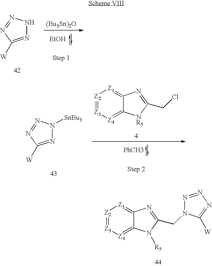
[Z3]1=[Z2][Z1]=C2C(=[Z4]1)N([R5])C(CN1N=NN=C1[W])=N2.N1=C([W])N=NN1.[EtOH].N1=C([W])N=NN1[SnBu3].[Z3]1=[Z2][Z1]=C2C(=[Z4]1)[NR5]C(CCl)=N2.[PhCH3]
